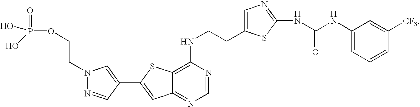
C1(NCCC2=CN=C(NC(NC3=CC=CC([CF3])=C3)=O)S2)=C2C(=NC=N1)C=C(C1=CN(CCOP(=O)(O)O)N=C1)S2
